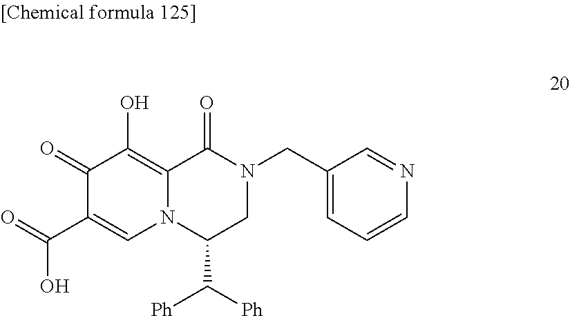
C1(C(=O)O)=CN2C(=C(O)C1=O)C(=O)N(CC1=CC=CN=C1)CC2C([Ph])[Ph]
